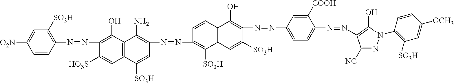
C1=CC(N=NC2=C(O)C3=C(C=C2[HO3S])C([SO3H])=CC(N=NC2=C([SO3H])C4=C(C=C2)C(O)=C(N=NC2=CC=C(N=NC5=C(O)N(C6=C([SO3H])C=C([OCH3])C=C6)N=C5[NC])C([COOH])=C2)C([SO3H])=C4)=C3N)=C([SO3H])C=C1[O2N]
